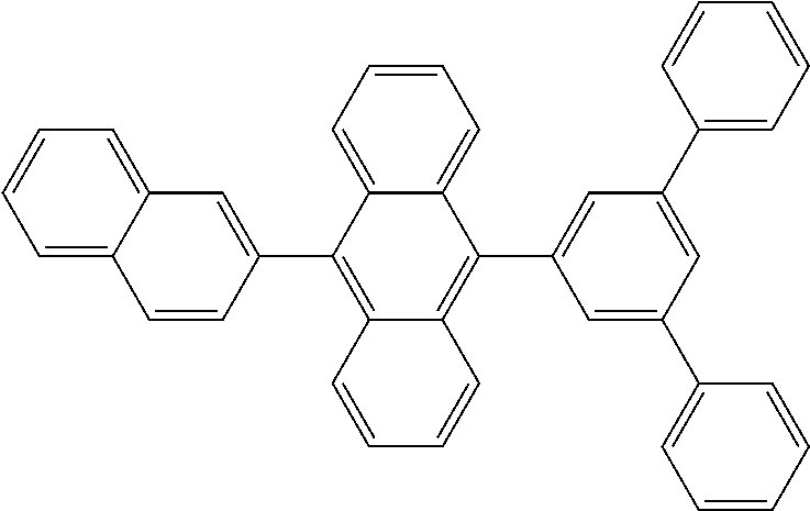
C1=CC=C2C(=C1)C=C(C1=C3C(=C(C4=CC(C5=CC=CC=C5)=CC(C5=CC=CC=C5)=C4)C4=CC=CC=C14)C=CC=C3)C=C2
